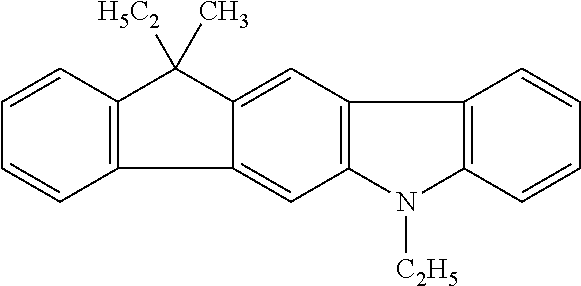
C1=CC2=C(C=C1)C1=CC3=C(C=C1C2([H5C2])C)C1=C(N3[C2H5])C=CC=C1
